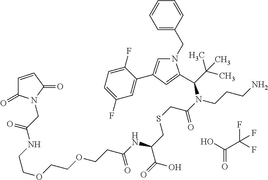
OC(=O)C(F)(F)F.C1=CC(CN2C=C(C3=CC(F)=CC=C3F)C=C2C(N(C(CSCC(NC(CCOCCOCCNC(CN2C(=O)C=CC2=O)=O)=O)C(O)=O)=O)CCCN)C(C)(C)C)=CC=C1
